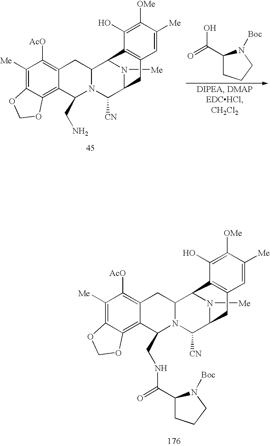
C1([Me])=C2C(=C3C(=C1[AcO])CC1N(C([CN])C4N([Me])C1C1=C(C4)C=C([Me])C([OMe])=C1O)C3CN)OCO2.C1(C(=O)O)CCCN1[Boc].C1([Me])=C2C(=C3C(=C1[AcO])CC1N(C([CN])C4N([Me])C1C1=C(C4)C=C([Me])C([OMe])=C1O)C3CNC(C1CCCN1[Boc])=O)OCO2
